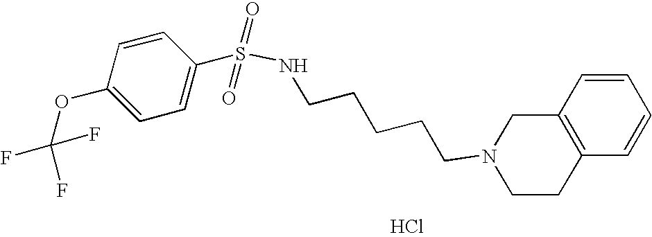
Cl.C(CCCCN1CCC2=C(C1)C=CC=C2)NS(=O)(=O)C1=CC=C(OC(F)(F)F)C=C1
